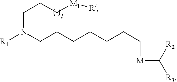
C(CC[M1][R])N([R4])CCCCCCC[M]C([R3])[R2]
